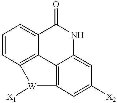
C1=CC2=C3C(=C1)C(=O)NC1=CC([X2])=CC(=C31)[W]2[X1]
